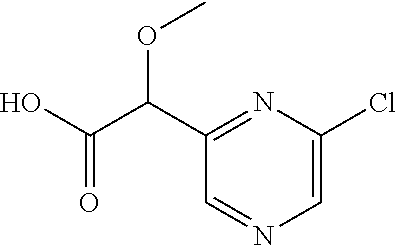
C1=C(Cl)N=C(C(C(O)=O)OC)C=N1
